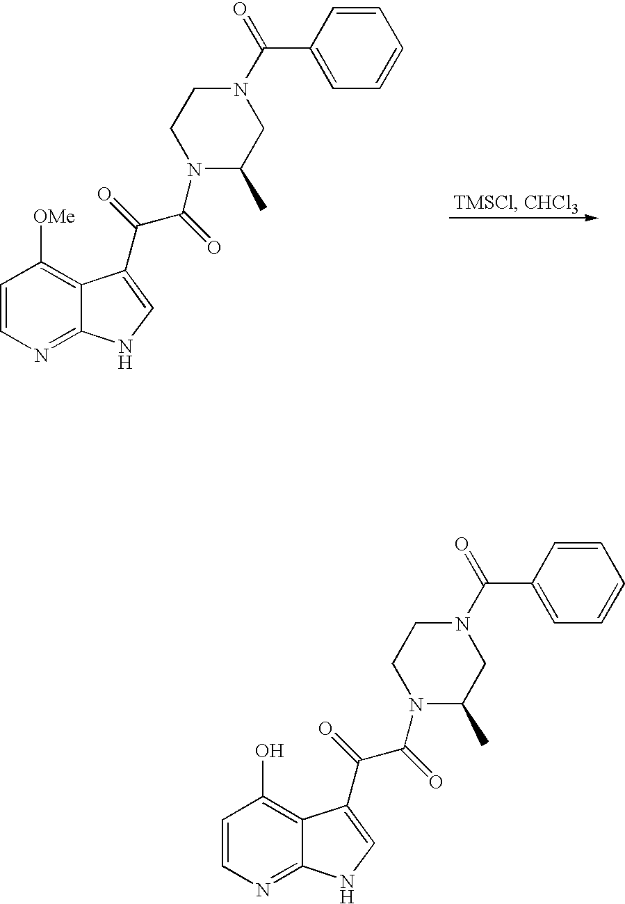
C1=CN=C2C(=C1O)C(C(=O)C(=O)N1C(C)CN(C(=O)C3=CC=CC=C3)CC1)=CN2.C1=CN=C2C(=C1[OMe])C(C(=O)C(=O)N1C(C)CN(C(=O)C3=CC=CC=C3)CC1)=CN2
